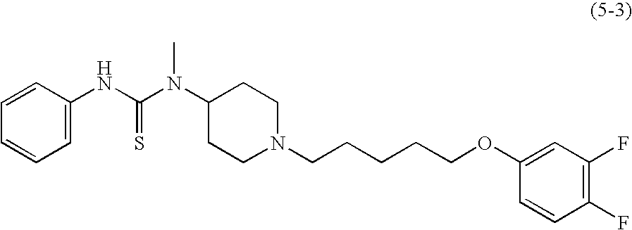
C1(N(C(NC2=CC=CC=C2)=S)C)CCN(CCCCCOC2=CC(F)=C(F)C=C2)CC1
